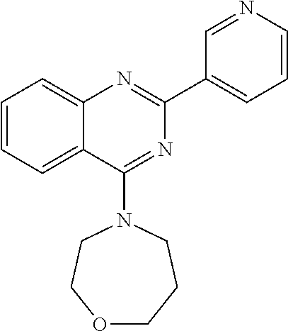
C1(C2=CC=CN=C2)=NC2=CC=CC=C2C(N2CCOCCC2)=N1
